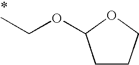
C1CCOC1OCC
